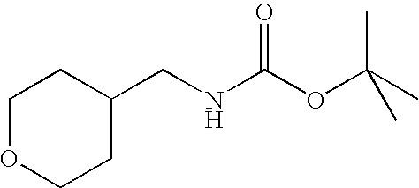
C1OCCC(CNC(OC(C)(C)C)=O)C1
